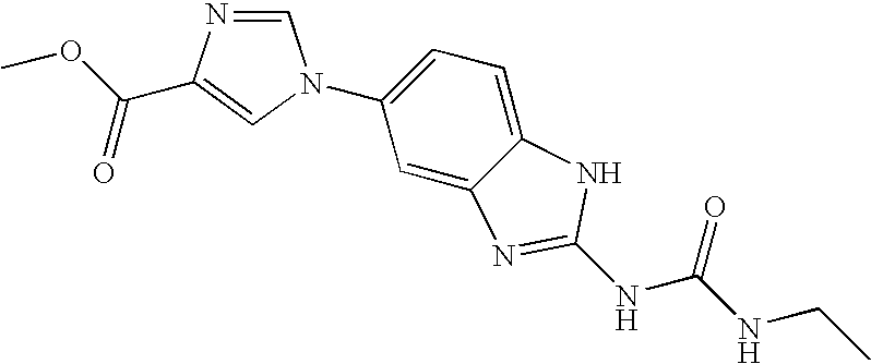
C1=C2C(=CC=C1N1C=NC(C(OC)=O)=C1)NC(NC(NCC)=O)=N2
